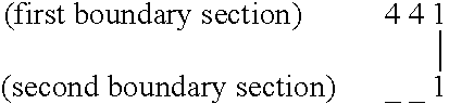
[4 4 1][_ _ 1].[(first boundary section)].[(second boundary section)]
